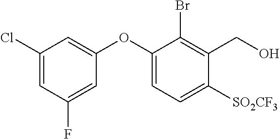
C1(Cl)=CC(F)=CC(OC2=CC=C([SO2CF3])C(CO)=C2Br)=C1
